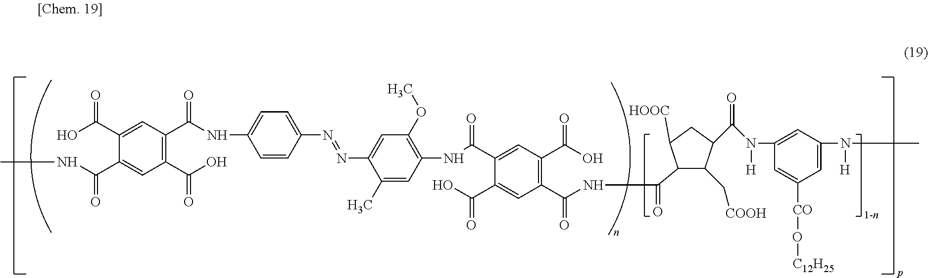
C1(C(O)=O)=C(C(NC2=CC=C(N=NC3=CC(OC)=C(NC(C4=CC(C(O)=O)=C(C(NC(=O)C5C(C[COOH])C(C(N(C6=CC(N(C)[H])=CC([CO]O[C12H25])=C6)[H])=O)CC5[HOOC])=O)C=C4C(O)=O)=O)C=C3C)C=C2)=O)C=C(C(O)=O)C(C(NC)=O)=C1
